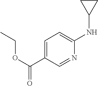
C1=C(C(OCC)=O)C=NC(NC2CC2)=C1
